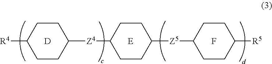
[R4]C1CCC([Z4]C2CCC([Z5]C3CCC([R5])CC3)CC2)CC1.[D].F.[E]
